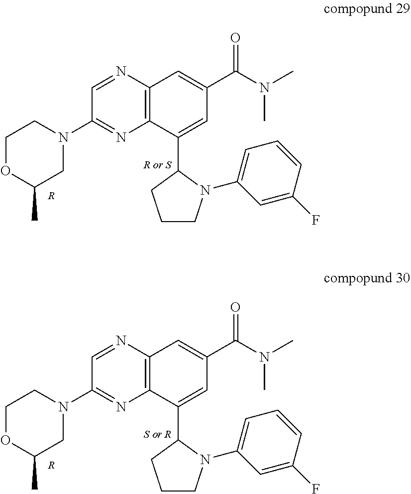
C1OC(C)CN(C2=NC3=C(N=C2)C=C(C(=O)N(C)C)C=C3C2CCCN2C2=CC=CC(F)=C2)C1.[R].C1OC(C)CN(C2=NC3=C(N=C2)C=C(C(=O)N(C)C)C=C3C2CCCN2C2=CC=CC(F)=C2)C1.[R]
